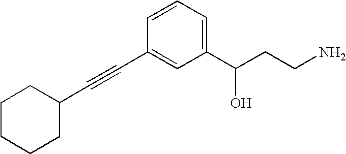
C1C(C#CC2=CC(C(CCN)O)=CC=C2)CCCC1
